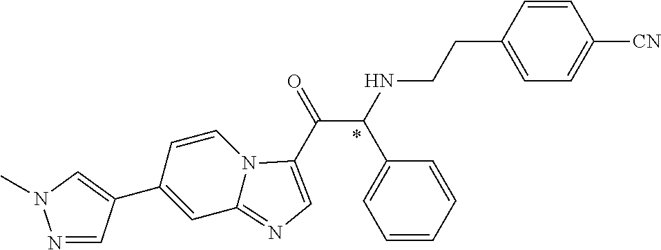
N1=CC(C2=CC3=NC=C(C(=O)C(NCCC4=CC=C([CN])C=C4)C4=CC=CC=C4)N3C=C2)=CN1C
